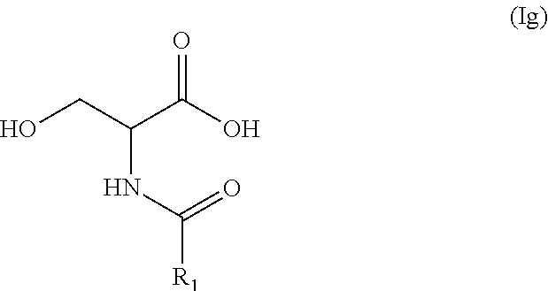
C(NC(=O)[R1])(C(O)=O)CO
